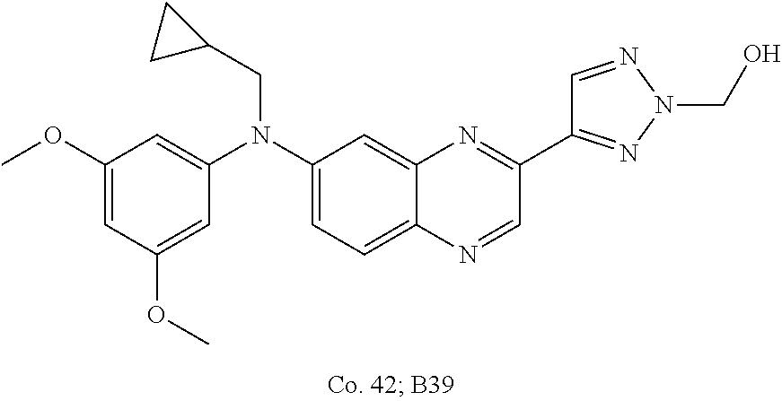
C1(OC)=CC(OC)=CC(N(C2=CC=C3C(=C2)N=C(C2=NN(CO)N=C2)C=N3)CC2CC2)=C1
